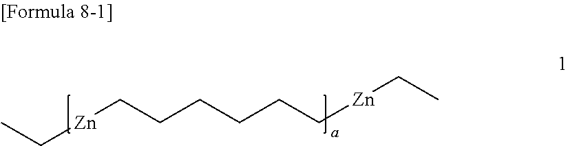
CC[Zn]CCCCCC[Zn]CC
